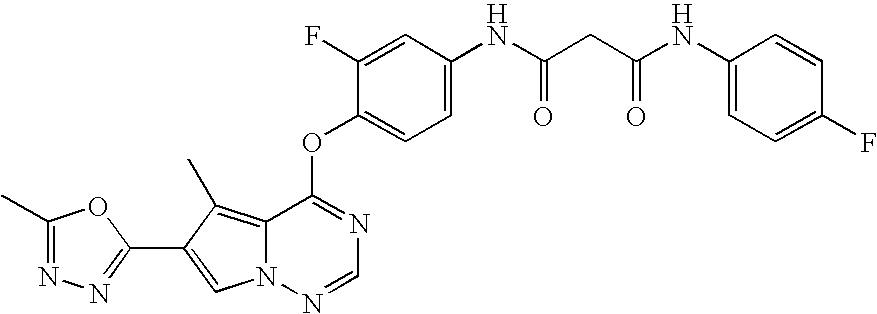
O(C1=NC=NN2C1=C(C)C(C1=NN=C(C)O1)=C2)C1=CC=C(NC(CC(NC2=CC=C(F)C=C2)=O)=O)C=C1F
